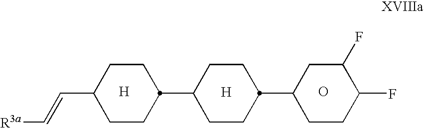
[H].O.[H].C1CC(C2CCC(C3CCC(F)C(F)C3)CC2)CCC1C=C[R3a]
